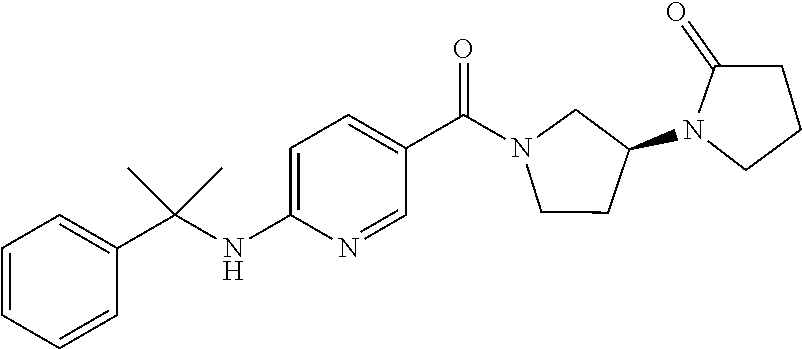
C1=CC=CC(C(NC2=CC=C(C(N3CCC(N4CCCC4=O)C3)=O)C=N2)(C)C)=C1
